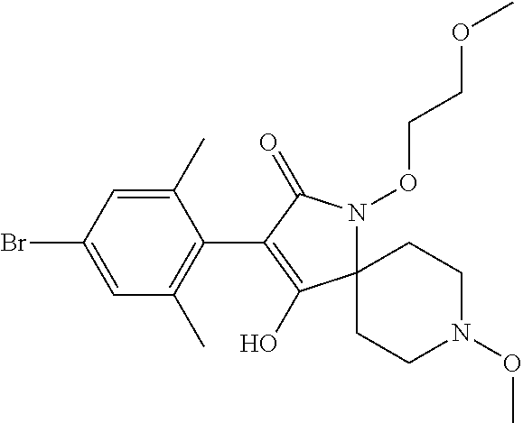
C12(N(OCCOC)C(=O)C(C3=C(C)C=C(Br)C=C3C)=C1O)CCN(OC)CC2
